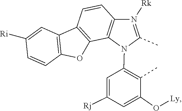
C1=C([Rj])C=C(O[Ly])C(C)=C1N1C2=C(C=CC3=C2OC2=C3C=C([Ri])C=C2)N([Rk])=C1C
